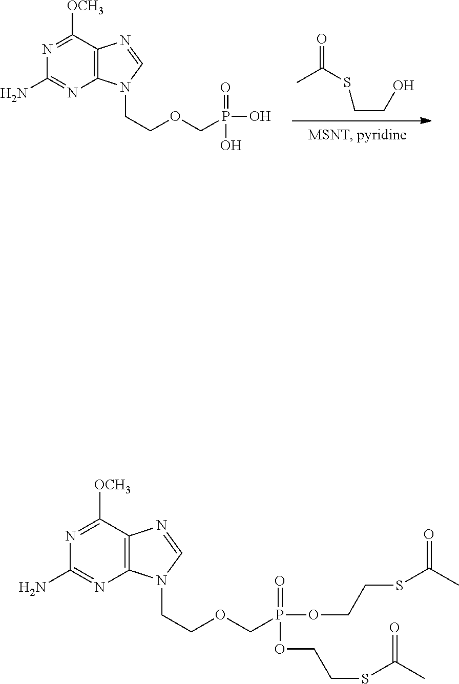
N1=C([OCH3])C2=C(N=C1N)N(CCOCP(=O)(O)O)C=N2.CC(=O)SCCO.N1=C([OCH3])C2=C(N=C1N)N(CCOCP(=O)(OCCSC(C)=O)OCCSC(C)=O)C=N2
